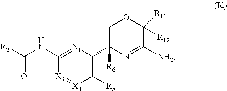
C1([R5])=C(C2([R6])N=C([NH2])C([R12])([R11])OC2)[X1]=C(NC([R2])=O)[X3]=[X4]1
